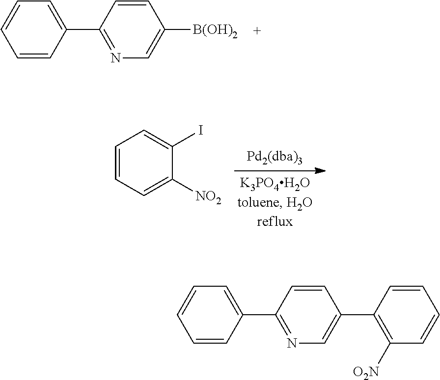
C1=CC(C2=NC=C([B(OH)2])C=C2)=CC=C1.C1=CC=C([NO2])C(I)=C1.C1=CC(C2=NC=C(C3=C([O2N])C=CC=C3)C=C2)=CC=C1
